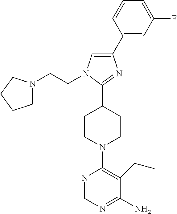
C1(C2=CC(F)=CC=C2)=CN(CCN2CCCC2)C(C2CCN(C3=C(CC)C(N)=NC=N3)CC2)=N1
